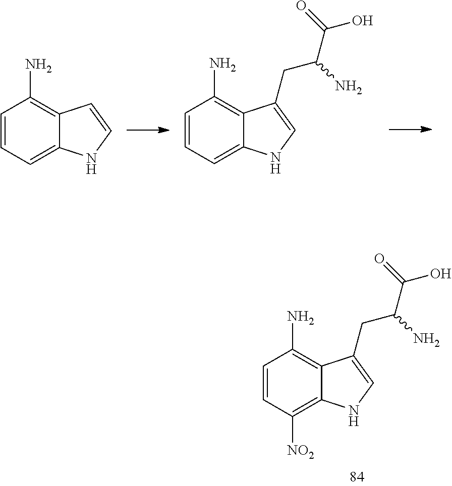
C1=CC=C2C(=C1N)C=CN2.C1=CC=C2C(=C1N)C(CC(N)C(O)=O)=CN2.C1=CC([NO2])=C2C(=C1N)C(CC(N)C(O)=O)=CN2
